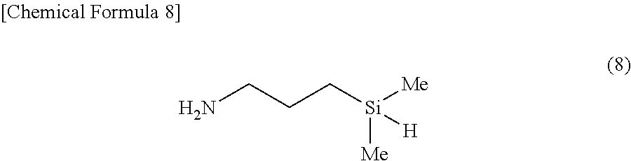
NCCC[Si]([Me])([Me])[H]
